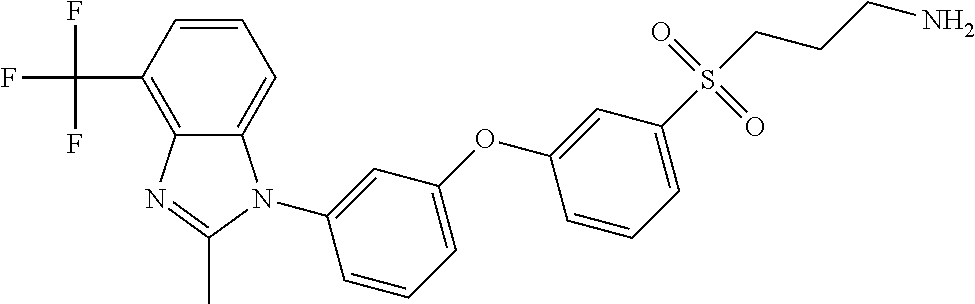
C1=CC=C2C(=C1C(F)(F)F)N=C(C)N2C1=CC(OC2=CC(S(CCCN)(=O)=O)=CC=C2)=CC=C1
